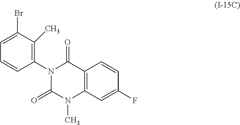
C12=C(N(C)C(=O)N(C3=C(C)C(Br)=CC=C3)C1=O)C=C(F)C=C2
